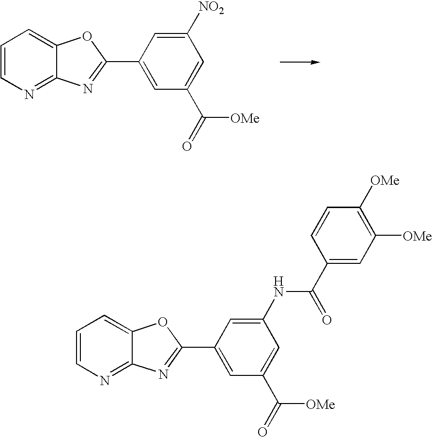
C1=CN=C2C(=C1)OC(C1=CC(C(=O)[OMe])=CC([NO2])=C1)=N2.C1=CN=C2C(=C1)OC(C1=CC(C([OMe])=O)=CC(NC(C3=CC([OMe])=C([OMe])C=C3)=O)=C1)=N2
